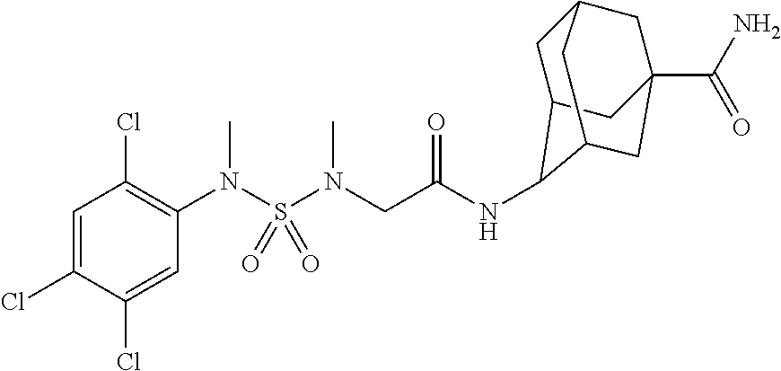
C1=C(Cl)C(Cl)=CC(N(S(N(C)CC(NC2C3CC4CC(C(N)=O)(CC2C4)C3)=O)(=O)=O)C)=C1Cl
